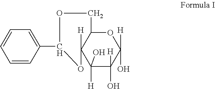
C1=C(C2OCC3OC([H])(O)C([H])(O)C(O)([H])C3([H])O2)C=CC=C1
